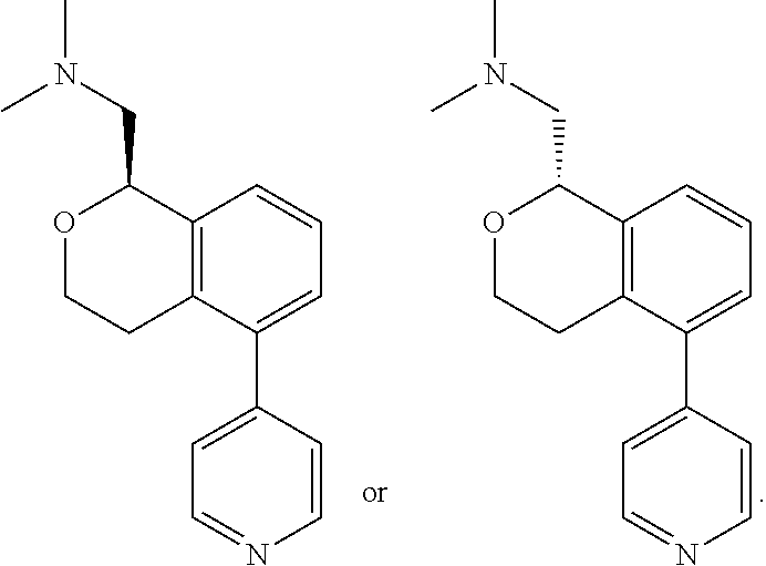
O1CCC2=C(C1CN(C)C)C=CC=C2C1=CC=NC=C1.O1CCC2=C(C1CN(C)C)C=CC=C2C1=CC=NC=C1
